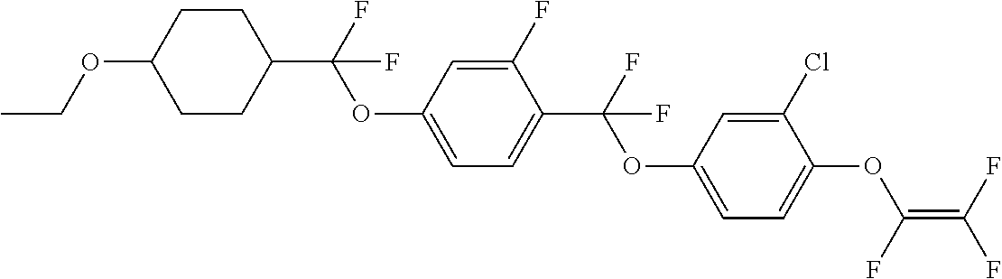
O(C1CCC(C(F)(OC2=CC=C(C(OC3=CC=C(OC(=C(F)F)F)C(Cl)=C3)(F)F)C(F)=C2)F)CC1)CC
